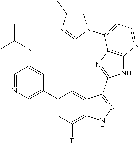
C1=NC=C(C2=CC(F)=C3C(=C2)C(C2=NC4=C(N2)N=CC=C4N2C=C(C)N=C2)=NN3)C=C1NC(C)C
